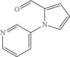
C1(C=O)=CC=CN1C1=CC=CN=C1
